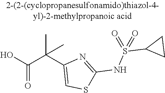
OC(C(C1=CSC(NS(=O)(C2CC2)=O)=N1)(C)C)=O
